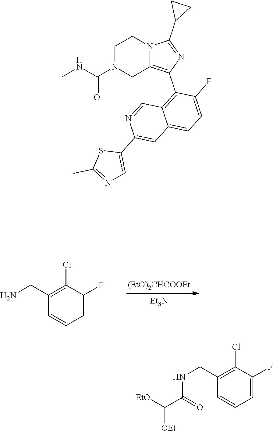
C1=C(F)C(Cl)=C(CN)C=C1.[(EtO)2CHCOOEt].[Et3N].C1N(C(NC)=O)CC2=C(C3=C4C(=CC=C3F)C=C(C3=CN=C(C)S3)N=C4)N=C(C3CC3)N2C1.C1=C(F)C(Cl)=C(CNC(=O)C([OEt])[EtO])C=C1
